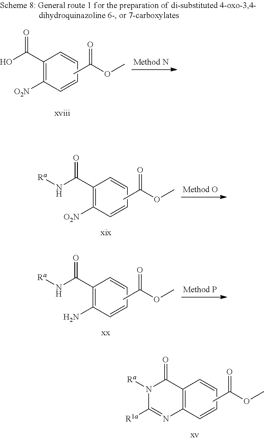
N1([Ra])C(=O)C2=C(N=C1[R1a])C=CC=C2.CC(OC)=O.OC(C1=C([O2N])C=CC=C1)=O.CC(OC)=O.N(C(C1=C([O2N])C=CC=C1)=O)[Ra].CC(OC)=O.N(C(C1=C(N)C=CC=C1)=O)[Ra].CC(OC)=O
